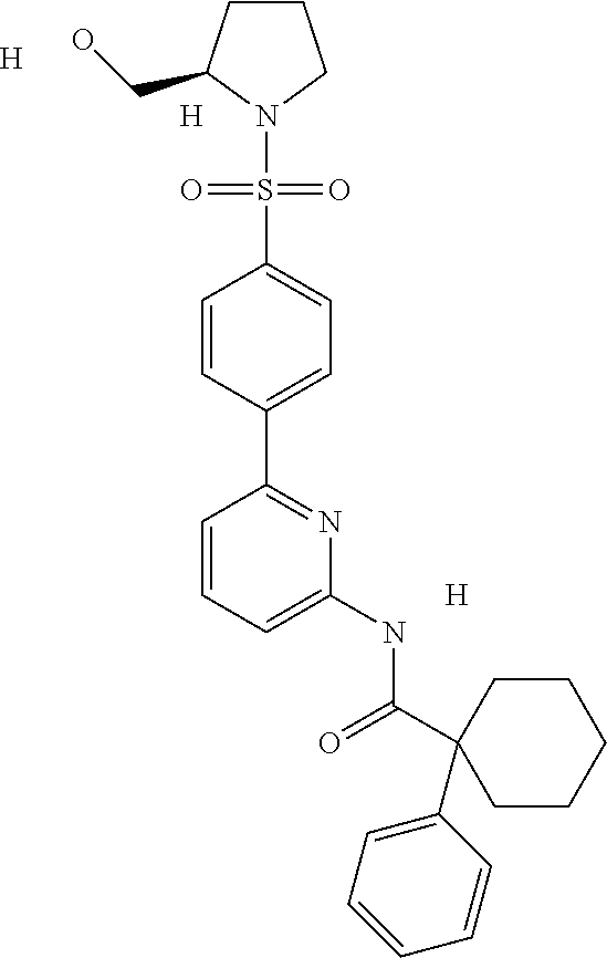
C1CCN(S(C2=CC=C(C3=NC(NC(C4(C5=CC=CC=C5)CCCCC4)=O)=CC=C3)C=C2)(=O)=O)C1CO.[H].[H].[H]
